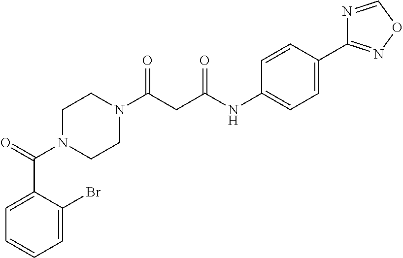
C1(C(=O)N2CCN(C(CC(NC3=CC=C(C4=NOC=N4)C=C3)=O)=O)CC2)=CC=CC=C1Br
